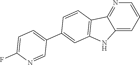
C12=CC=CN=C1C1=C(N2)C=C(C2=CC=C(F)N=C2)C=C1
